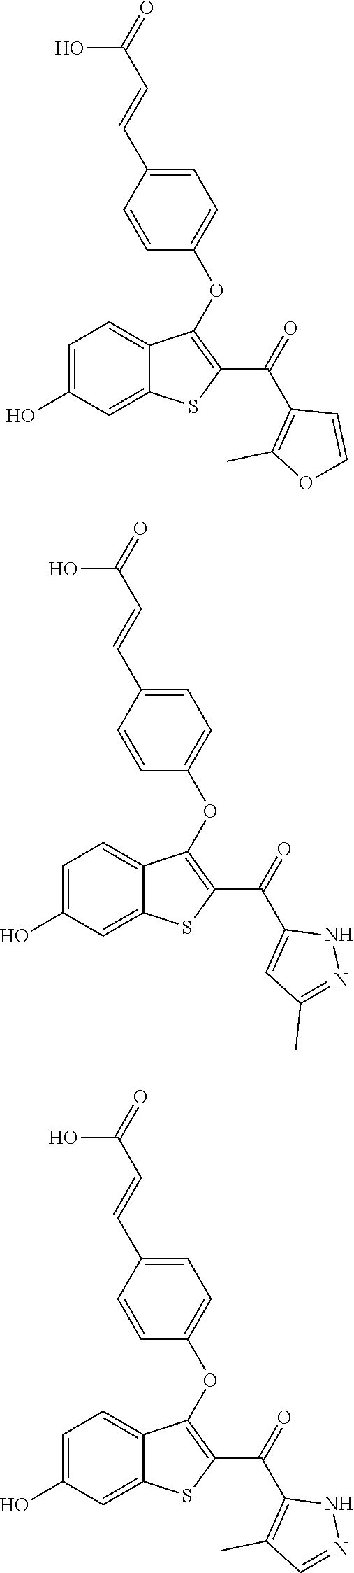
OC(C=CC1=CC=C(OC2=C(C(=O)C3=C(C)OC=C3)SC3=CC(O)=CC=C32)C=C1)=O.OC(C=CC1=CC=C(OC2=C(C(=O)C3=CC(C)=NN3)SC3=CC(O)=CC=C32)C=C1)=O.OC(C=CC1=CC=C(OC2=C(C(=O)C3=C(C)C=NN3)SC3=CC(O)=CC=C32)C=C1)=O
